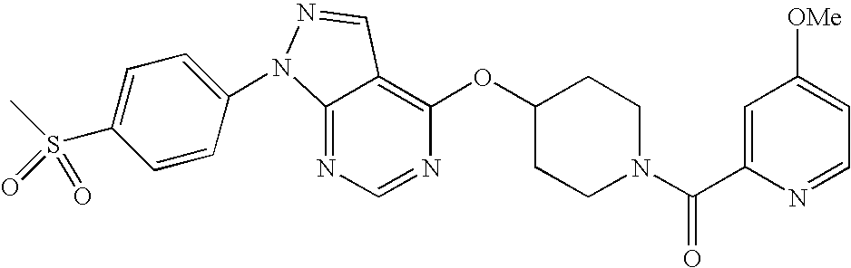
C12=NC=NC(OC3CCN(C(C4=CC([OMe])=CC=N4)=O)CC3)=C1C=NN2C1=CC=C(S(C)(=O)=O)C=C1
